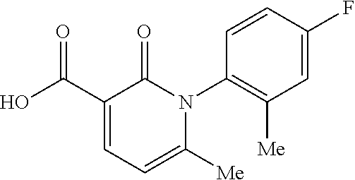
C1=C(F)C=CC(N2C(=O)C(C(O)=O)=CC=C2[Me])=C1[Me]
